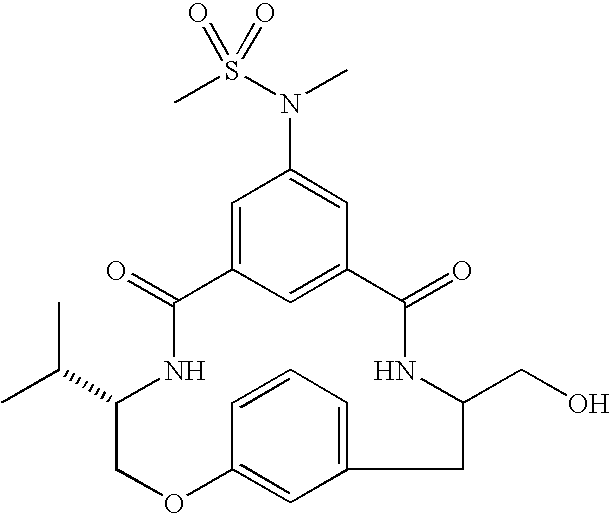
C1=CC2=CC(=C1)CC(CO)NC(=O)C1=CC(=CC(N(S(C)(=O)=O)C)=C1)C(=O)NC(C(C)C)CO2
